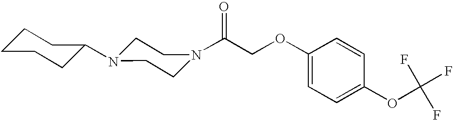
C(COC1=CC=C(OC(F)(F)F)C=C1)(=O)N1CCN(C2CCCCC2)CC1
